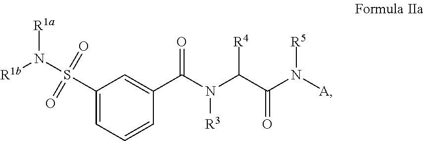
C1(S(=O)(=O)N([R1b])[R1a])=CC=CC(C(N(C(C(N([A])[R5])=O)[R4])[R3])=O)=C1
